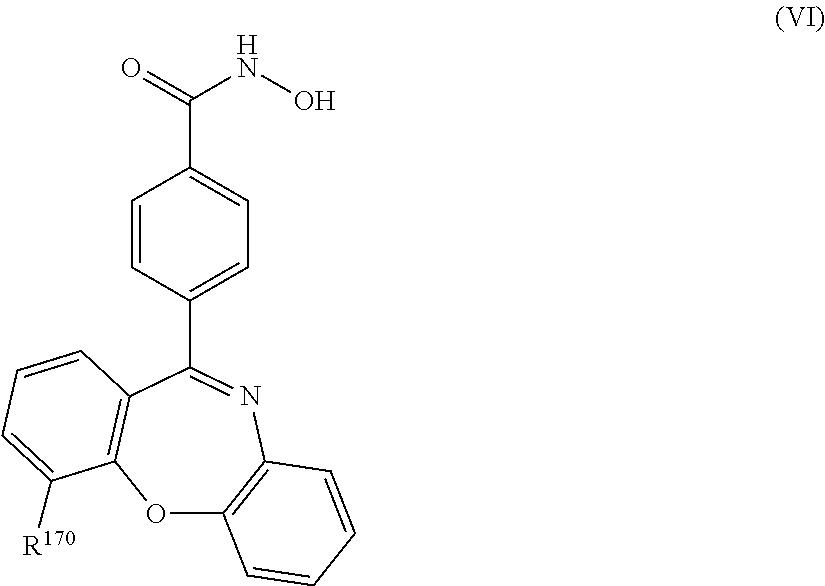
O1C2=C(N=C(C3=CC=C(C(NO)=O)C=C3)C3=C1C([R170])=CC=C3)C=CC=C2
